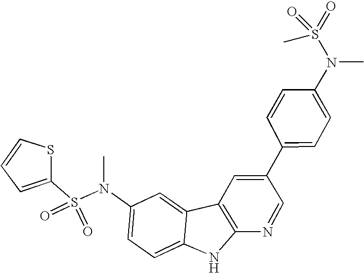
C1=CSC(S(=O)(=O)N(C2=CC=C3C(=C2)C2=C(N3)N=CC(C3=CC=C(N(S(=O)(C)=O)C)C=C3)=C2)C)=C1
